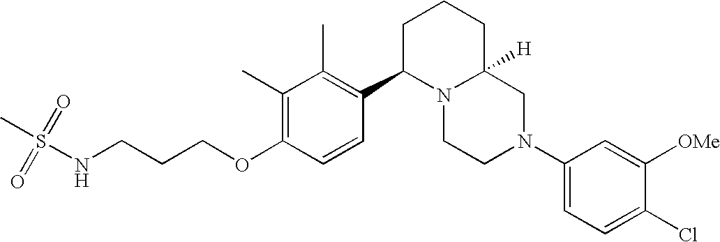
C1(C)=C(OCCCNS(=O)(=O)C)C=CC(C2N3C([H])(CCC2)CN(C2=CC=C(Cl)C([OMe])=C2)CC3)=C1C
